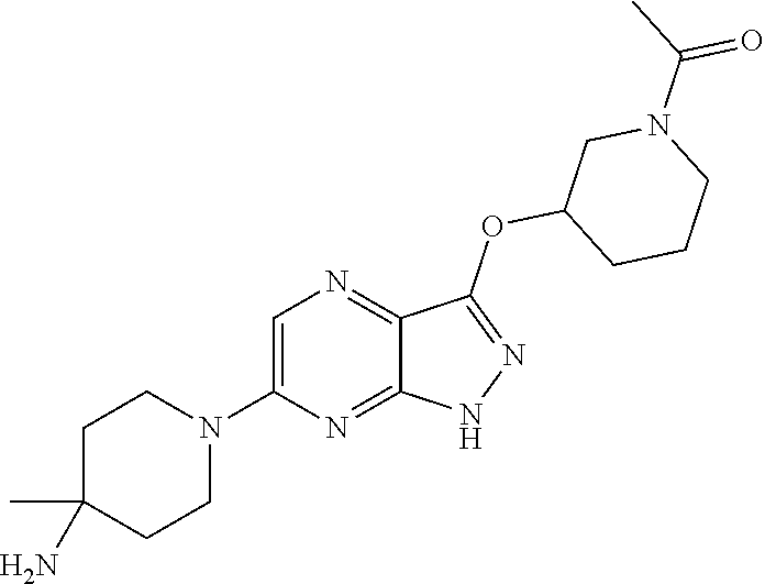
C1C(C)(N)CCN(C2=CN=C3C(=N2)NN=C3OC2CCCN(C(=O)C)C2)C1
